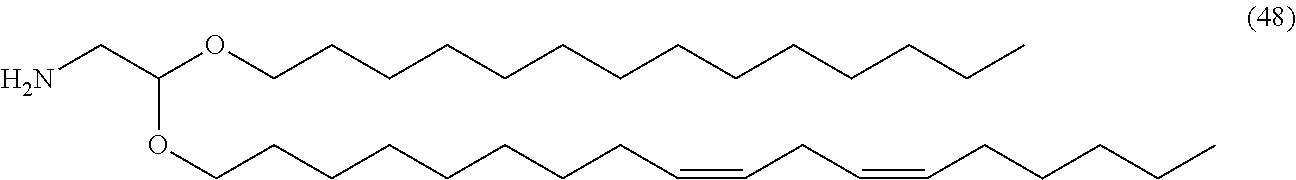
C(OCCCCCCCCC=CCC=CCCCCC)(CN)OCCCCCCCCCCCCCC
